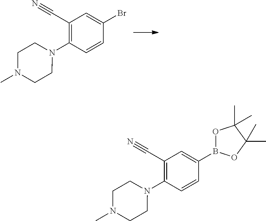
C1(C#N)=C(N2CCN(C)CC2)C=CC(Br)=C1.C1(C#N)=C(N2CCN(C)CC2)C=CC(B2OC(C)(C)C(C)(C)O2)=C1
